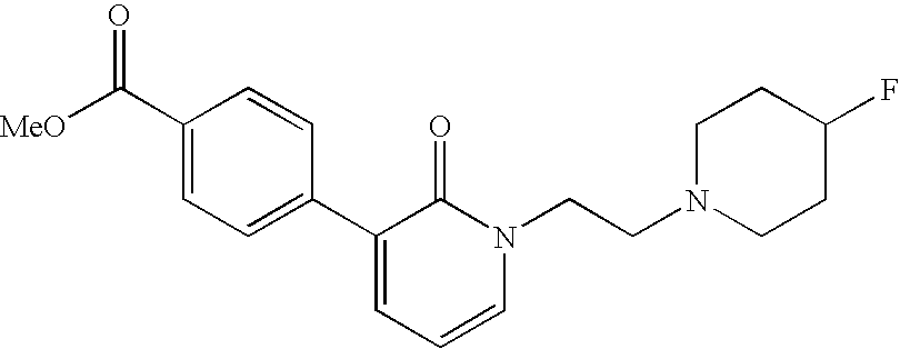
[MeO]C(C1=CC=C(C2=CC=CN(CCN3CCC(F)CC3)C2=O)C=C1)=O
